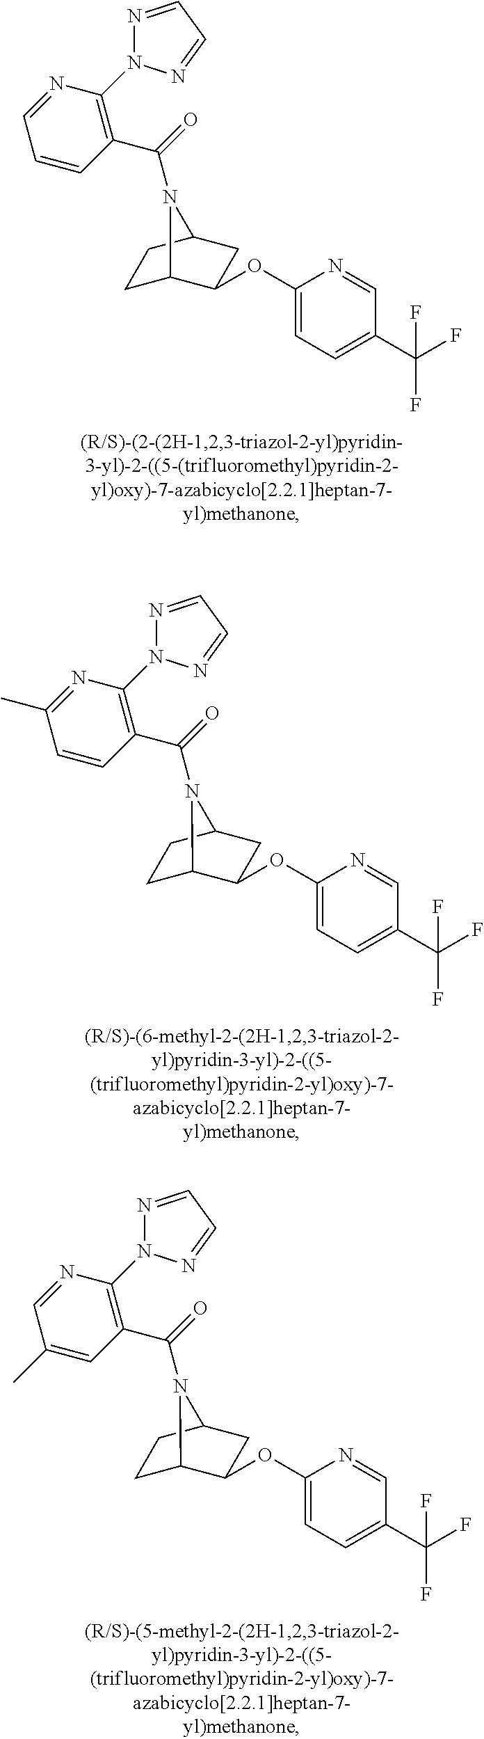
C1C2C(OC3=CC=C(C(F)(F)F)C=N3)CC(C1)N2C(=O)C1=C(N2N=CC=N2)N=CC=C1.C1C2C(OC3=CC=C(C(F)(F)F)C=N3)CC(C1)N2C(=O)C1=C(N2N=CC=N2)N=C(C)C=C1.C1C2C(OC3=CC=C(C(F)(F)F)C=N3)CC(C1)N2C(=O)C1=C(N2N=CC=N2)N=CC(C)=C1
